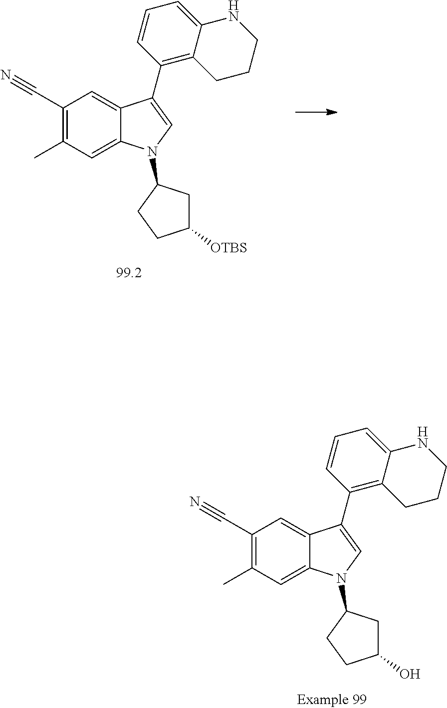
C1=C2C(=CC(C)=C1C#N)N(C1CC([OTBS])CC1)C=C2C1=C2C(=CC=C1)NCCC2.C1=C2C(=CC(C)=C1C#N)N(C1CC(O)CC1)C=C2C1=C2C(=CC=C1)NCCC2
